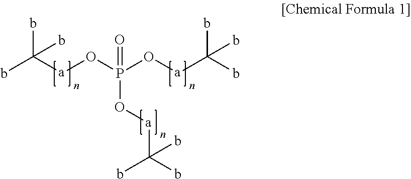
bC([a]OP(O[a]C(b)(b)b)(O[a]C(b)(b)b)=O)(b)b
